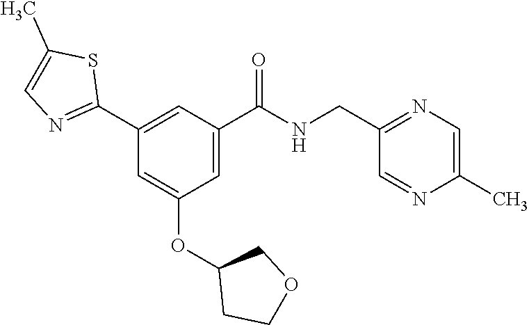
C1(C2=NC=C(C)S2)=CC(C(NCC2=NC=C(C)N=C2)=O)=CC(OC2CCOC2)=C1
